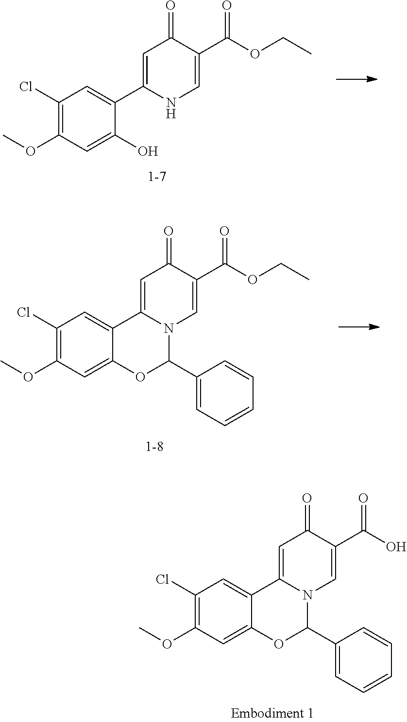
C1(Cl)=C(OC)C=C(O)C(C2=CC(=O)C(C(OCC)=O)=CN2)=C1.C1(Cl)=C(OC)C=C2C(=C1)C1=CC(=O)C(C(OCC)=O)=CN1C(C1=CC=CC=C1)O2.C1(Cl)=C(OC)C=C2C(=C1)C1=CC(=O)C(C(O)=O)=CN1C(C1=CC=CC=C1)O2
